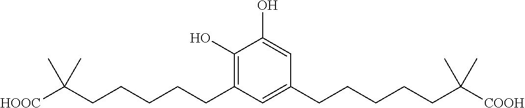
C1(O)=C(CCCCCC([HOOC])(C)C)C=C(CCCCCC([COOH])(C)C)C=C1O
